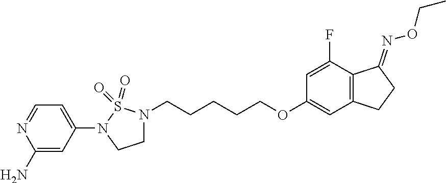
C1(N2CCN(CCCCCOC3=CC4=C(C(F)=C3)C(=NOCC)CC4)S2(=O)=O)=CC=NC(N)=C1
